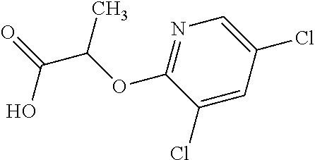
C1(Cl)=CC(Cl)=CN=C1OC(C(=O)O)C
